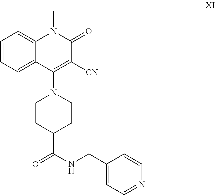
C1=CC=C2C(=C1)N(C)C(=O)C([CN])=C2N1CCC(C(NCC2=CC=NC=C2)=O)CC1
